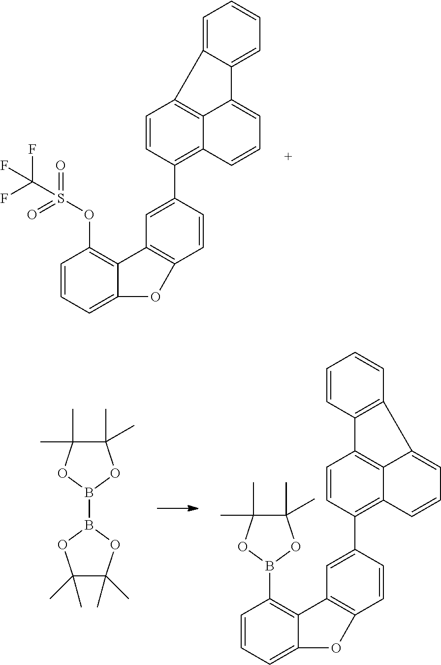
C1=CC=C2C(=C1OS(=O)(=O)C(F)(F)F)C1=C(O2)C=CC(C2=C3C4=C(C=C2)C2=CC=CC=C2C4=CC=C3)=C1.C1(C)(C)C(C)(C)OB(B2OC(C)(C)C(C)(C)O2)O1.C1=CC=C2C(=C1B1OC(C)(C)C(C)(C)O1)C1=C(O2)C=CC(C2=C3C4=C(C=C2)C2=C(C4=CC=C3)C=CC=C2)=C1
